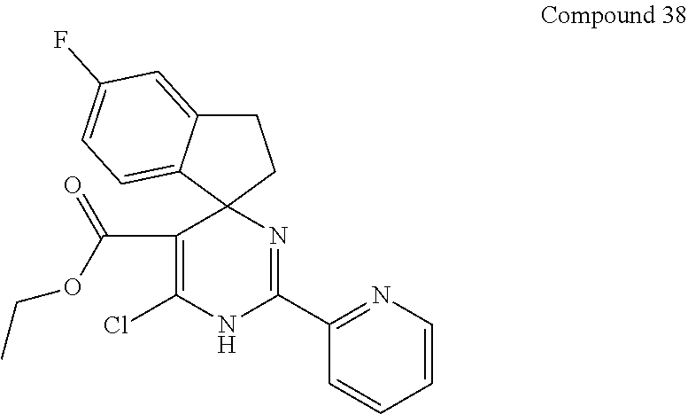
C1(C(OCC)=O)=C(Cl)NC(C2=NC=CC=C2)=NC12CCC1=CC(F)=CC=C21
